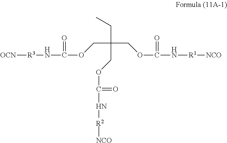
[OCN][R3]NC(OCC(COC(N[R1][NCO])=O)(CC)COC(=O)N[R2][NCO])=O
